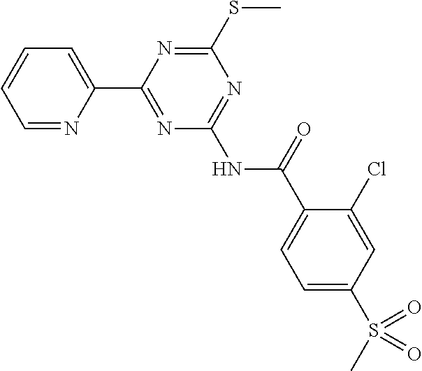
C1=C(C2=NC(NC(C3=CC=C(S(C)(=O)=O)C=C3Cl)=O)=NC(SC)=N2)N=CC=C1
